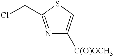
N1=C(CCl)SC=C1[C(O)OCH3]
